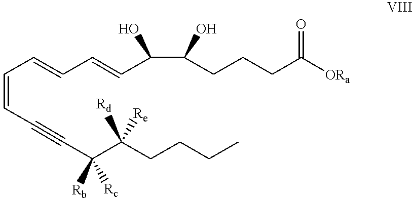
C(=CC#CC(C(CCCC)([Rd])[Re])([Rb])[Rc])C=CC=CC(C(CCCC([ORa])=O)O)O
